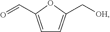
C1=C(C=O)OC(C[OH])=C1
